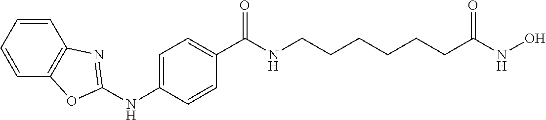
C1(NC2=NC3=C(C=CC=C3)O2)=CC=C(C(NCCCCCCC(NO)=O)=O)C=C1
